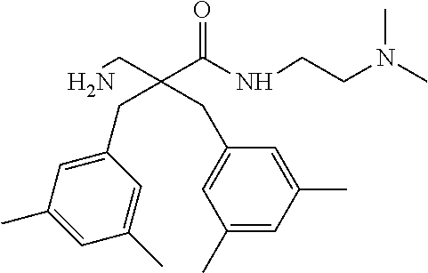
N(C(C(CN)(CC1=CC(C)=CC(C)=C1)CC1=CC(C)=CC(C)=C1)=O)CCN(C)C
